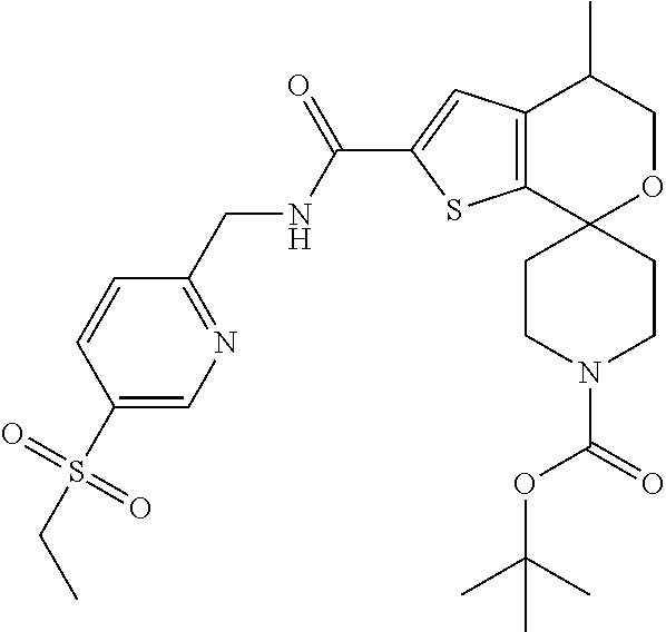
C1OC2(C3=C(C1C)C=C(C(=O)NCC1=NC=C(S(=O)(CC)=O)C=C1)S3)CCN(C(OC(C)(C)C)=O)CC2
